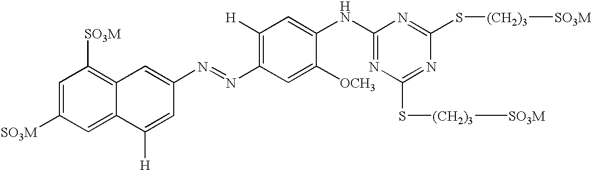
C1=C([SO3M])C=C2C(=C1[SO3M])C=C(N=NC1=C([H])C=C(NC3=NC(S[(CH2)3][SO3M])=NC(S[(CH2)3][SO3M])=N3)C([OCH3])=C1)C=C2[H]
